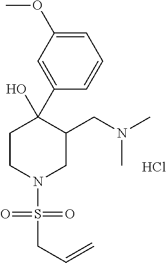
C1=C(OC)C=C(C2(O)CCN(S(=O)(=O)CC=C)CC2CN(C)C)C=C1.Cl
